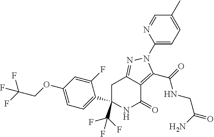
C1C(C(F)(F)F)(C2=CC=C(OCC(F)(F)F)C=C2F)NC(=O)C2=C(C(=O)NCC(=O)N)N(C3=CC=C(C)C=N3)N=C12
